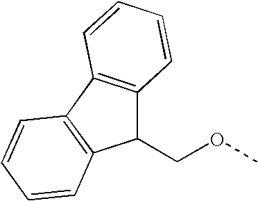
C1(COC)C2=C(C3=C1C=CC=C3)C=CC=C2
